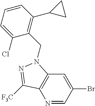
N1=CC(Br)=CC2=C1C([F3C])=NN2CC1=C(C2CC2)C=CC=C1Cl
